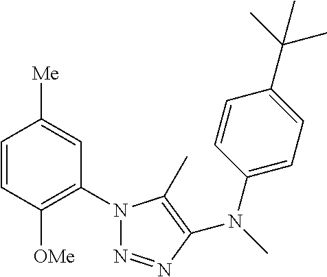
C1=CC([OMe])=C(N2N=NC(N(C)C3=CC=C(C(C)(C)C)C=C3)=C2C)C=C1[Me]
